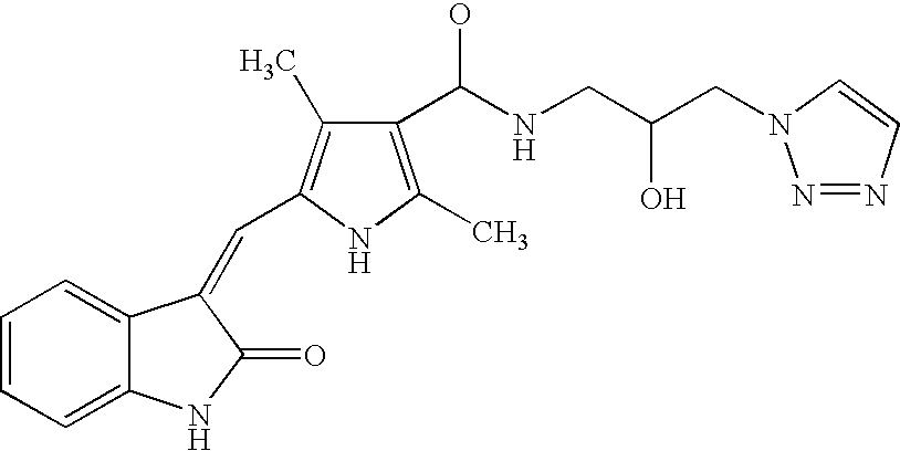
C1=CC=C2C(=C1)C(=CC1=C(C)C(C(NCC(CN3N=NC=C3)O)O)=C(C)N1)C(=O)N2
